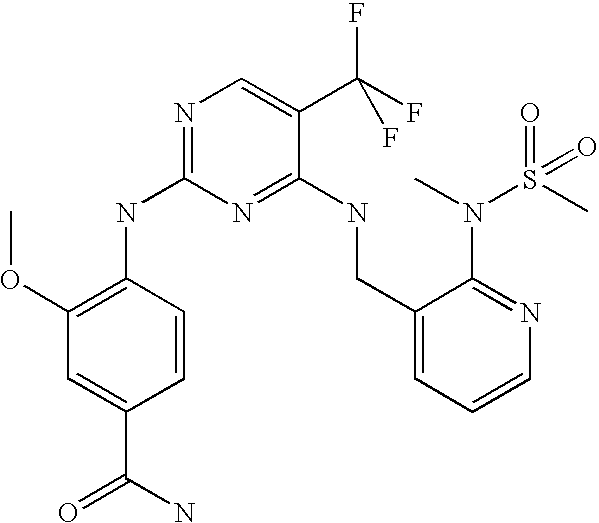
C1(CNC2=NC(NC3=C(OC)C=C(C(N)=O)C=C3)=NC=C2C(F)(F)F)=CC=CN=C1N(C)S(C)(=O)=O
